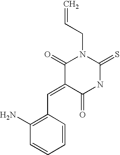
C(=C1C(=O)NC(=S)N(CC=C)C1=O)C1=C(N)C=CC=C1
